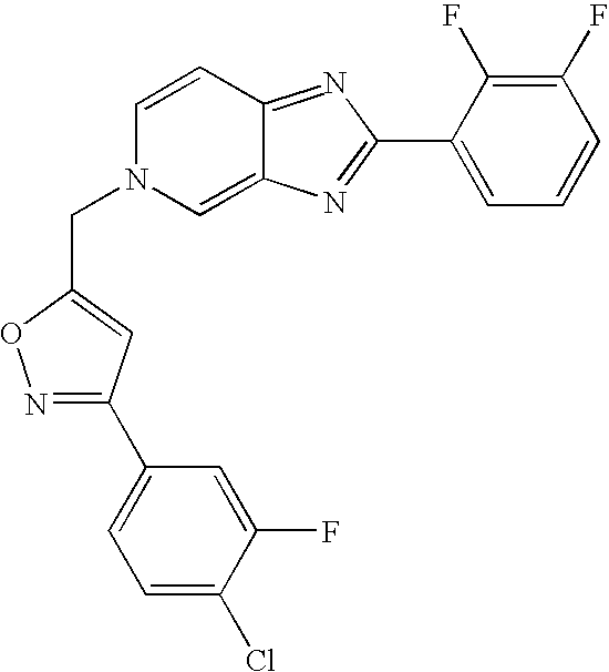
C1(C2=NC3=CN(CC4=CC(C5=CC=C(Cl)C(F)=C5)=NO4)C=CC3=N2)=CC=CC(F)=C1F
